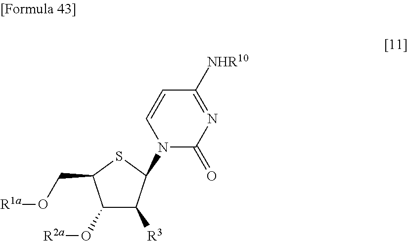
C1(O[R2a])C([R3])C(N2C(=O)N=C([NHR10])C=C2)SC1CO[R1a]
